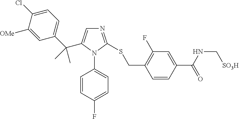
N1=C(SCC2=C(F)C=C(C(NC[SO3H])=O)C=C2)N(C2=CC=C(F)C=C2)C(C(C2=CC=C(Cl)C([OMe])=C2)(C)C)=C1
